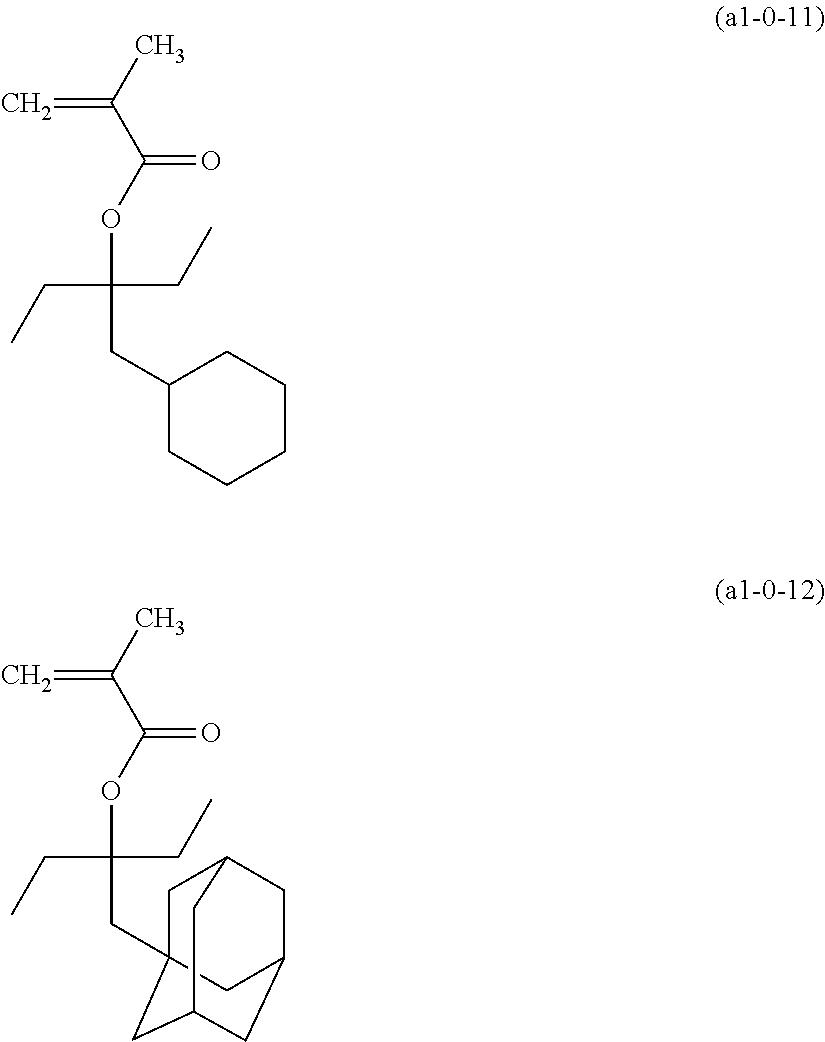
CC(C(OC(CC)(CC)CC1CCCCC1)=O)=C.CC(C(OC(CC)(CC)CC12CC3CC(CC(C1)C3)C2)=O)=C
